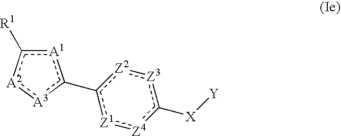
[A1]1c([R1])[A2]:[A3]c1-c1[Z1]:[Z4]c([X][Y])[Z3]:[Z2]1
